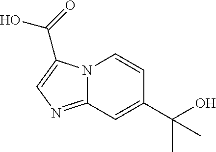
N12C(=NC=C1C(=O)O)C=C(C(O)(C)C)C=C2
